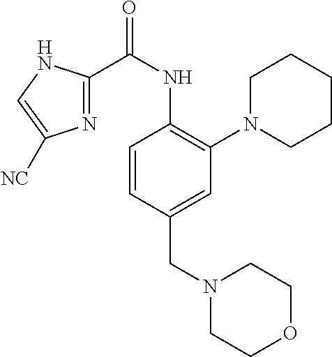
C1=CC(CN2CCOCC2)=CC(N2CCCCC2)=C1NC(C1=NC([NC])=CN1)=O
